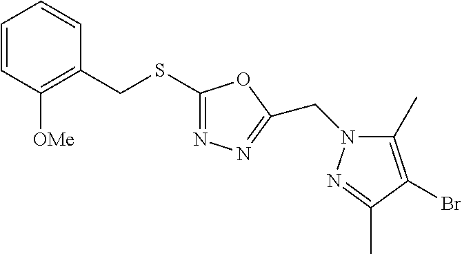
C1=CC([OMe])=C(CSC2=NN=C(CN3C(C)=C(Br)C(C)=N3)O2)C=C1
